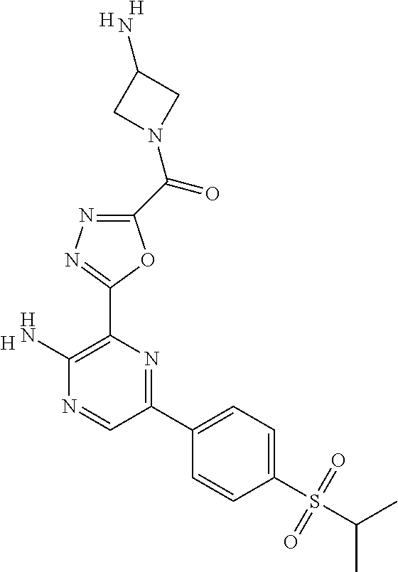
[H].C1(N)=C(C2=NN=C(C(=O)N3CC(N)C3)O2)N=C(C2=CC=C(S(C(C)C)(=O)=O)C=C2)C=N1.[H].[H]
